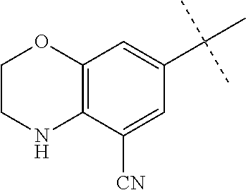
C1CNC2=C(O1)C=C(C(C)(C)C)C=C2[CN]
